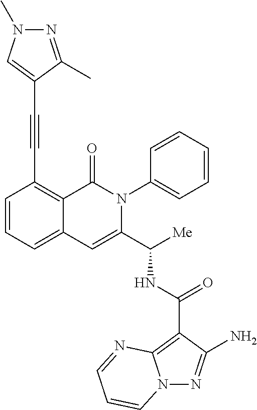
N12N=C(N)C(C(NC(C3=CC4=CC=CC(C#CC5=CN(C)N=C5C)=C4C(=O)N3C3=CC=CC=C3)[Me])=O)=C1N=CC=C2
